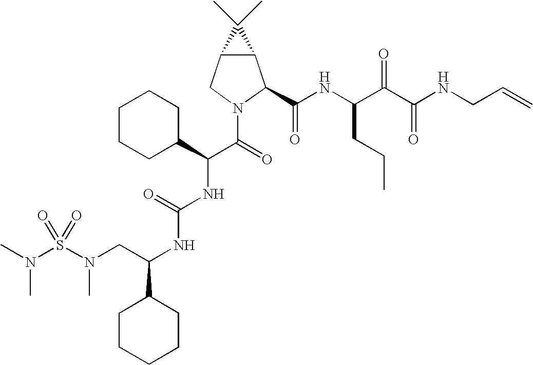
N(S(N(CC(NC(NC(C(N1C(C(NC(C(C(NCC=C)=O)=O)CCC)=O)C2C(C1)C2(C)C)=O)C1CCCCC1)=O)C1CCCCC1)C)(=O)=O)(C)C
